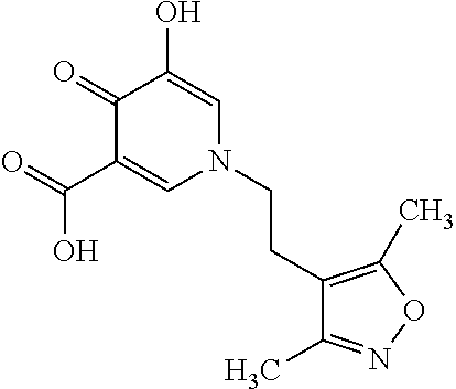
C1(=O)C(C(O)=O)=CN(CCC2=C(C)ON=C2C)C=C1O
